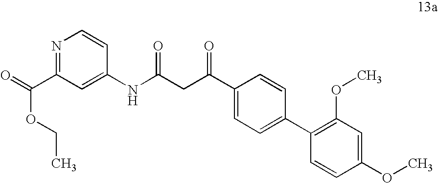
C(C(C1=CC=C(C2=C(OC)C=C(OC)C=C2)C=C1)=O)C(NC1=CC(C(=O)OCC)=NC=C1)=O
